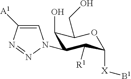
C1(O)C(N2C=C([A1])N=N2)C([R1])C([X][B1])OC1CO
